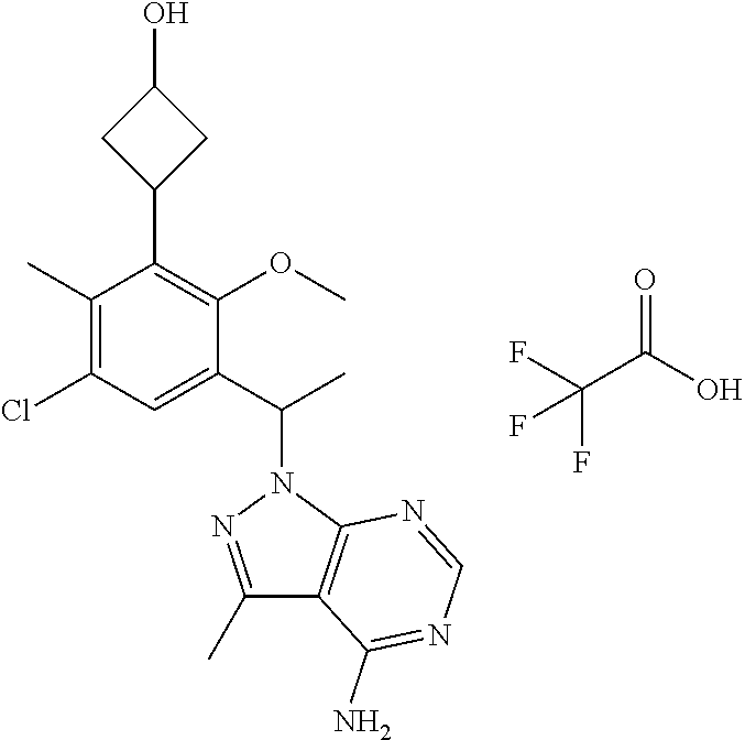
C1(C(C)N2N=C(C)C3=C2N=CN=C3N)=CC(Cl)=C(C)C(C2CC(O)C2)=C1OC.FC(C(=O)O)(F)F
